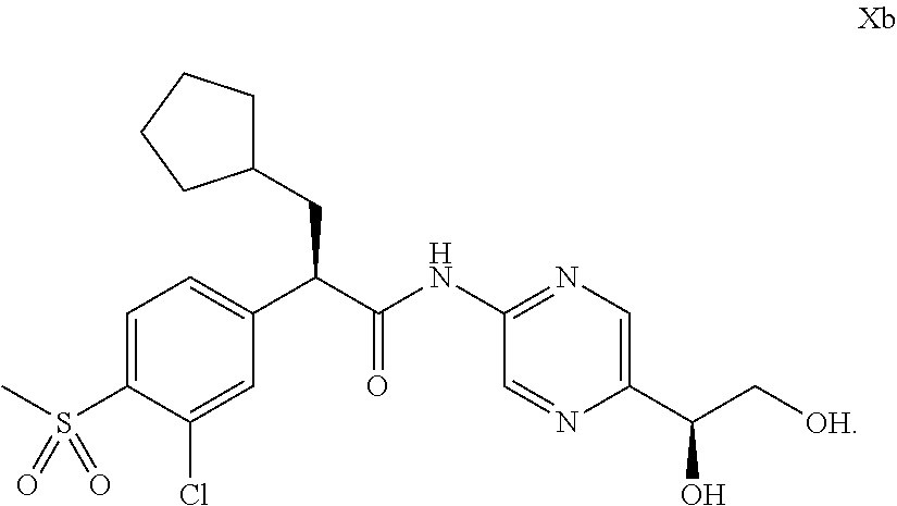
C1=C(S(C)(=O)=O)C(Cl)=CC(C(C(NC2=NC=C(C(C[OH])O)N=C2)=O)CC2CCCC2)=C1
